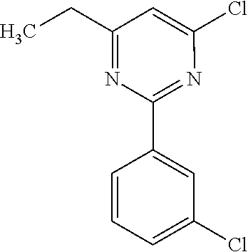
C1=C(C2=NC(Cl)=CC(CC)=N2)C=CC=C1Cl
